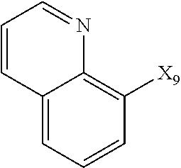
C12=CC=CC([X9])=C1N=CC=C2
